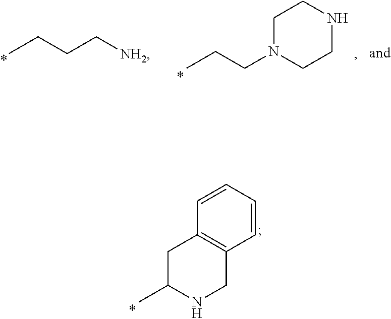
CCCC[NH2].C1N(CCC)CCNC1.C1=CC=CC2=C1CC(C)NC2
